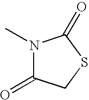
N1(C)C(=O)CSC1=O
